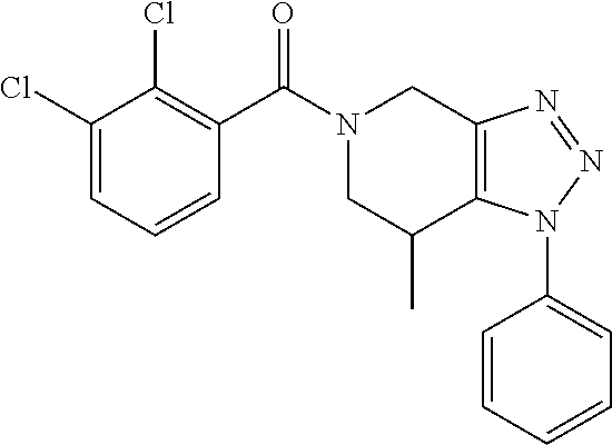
C1(Cl)=CC=CC(C(N2CC(C)C3=C(C2)N=NN3C2=CC=CC=C2)=O)=C1Cl
